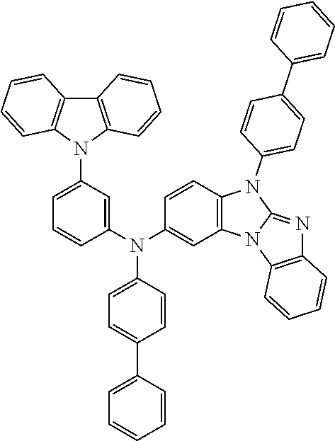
C1=C(C2=CC=C(N(C3=CC(N4C5=C(C6=C4C=CC=C6)C=CC=C5)=CC=C3)C3=CC4=C(C=C3)N(C3=CC=C(C5=CC=CC=C5)C=C3)C3=NC5=C(N43)C=CC=C5)C=C2)C=CC=C1
